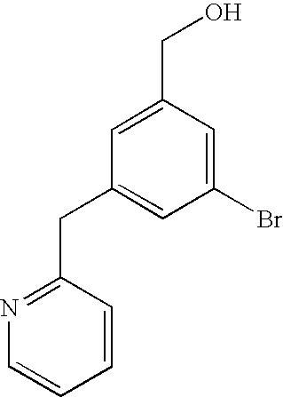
C1=CC=CC(CC2=CC(Br)=CC(CO)=C2)=N1
